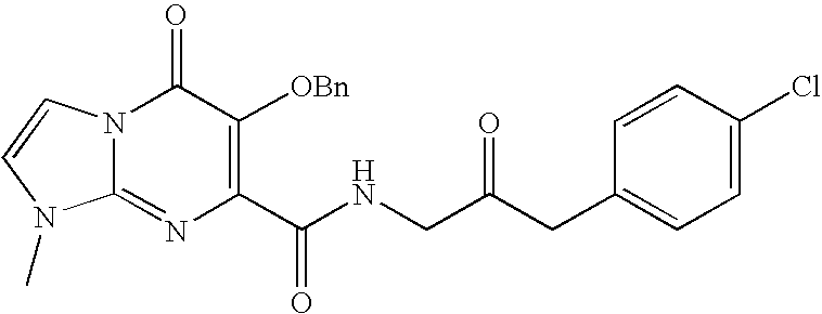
N12C(=NC(C(NCC(CC3=CC=C(Cl)C=C3)=O)=O)=C([OBn])C1=O)N(C)C=C2
